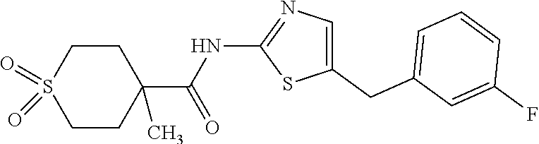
C1(CC2=CC=CC(F)=C2)=CN=C(NC(C2(C)CCS(=O)(=O)CC2)=O)S1
